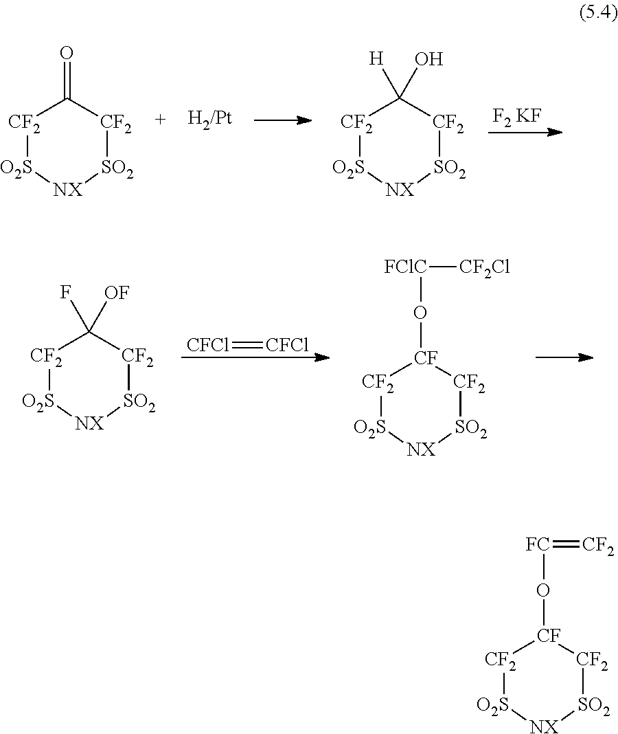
[F2 KF].[CF2]1C(=O)[CF2][O2S][NX][SO2]1.[CF2]1C([H])(O)[CF2][O2S][NX][SO2]1.[CFCl]=[CFCl].[CF2]1C(F)([OF])[CF2][O2S][NX][SO2]1.[CF2]1[CF](O[FClC][CF2Cl])[CF2][O2S][NX][SO2]1.[CF2]1[CF](O[FC]=[CF2])[CF2][O2S][NX][SO2]1
